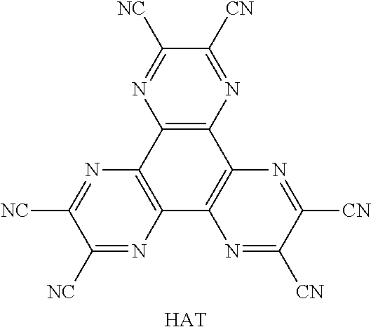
C12=C(N=C([CN])C([NC])=N1)C1=C(C3=C2N=C([NC])C([NC])=N3)N=C([CN])C([CN])=N1.[HAT]
